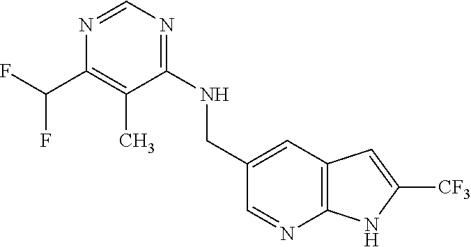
C1=NC2=C(C=C1CNC1=NC=NC(C(F)F)=C1C)C=C([CF3])N2
